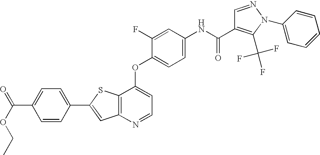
C12=C(SC(C3=CC=C(C(=O)OCC)C=C3)=C1)C(OC1=CC=C(NC(=O)C3=C(C(F)(F)F)N(C4=CC=CC=C4)N=C3)C=C1F)=CC=N2
